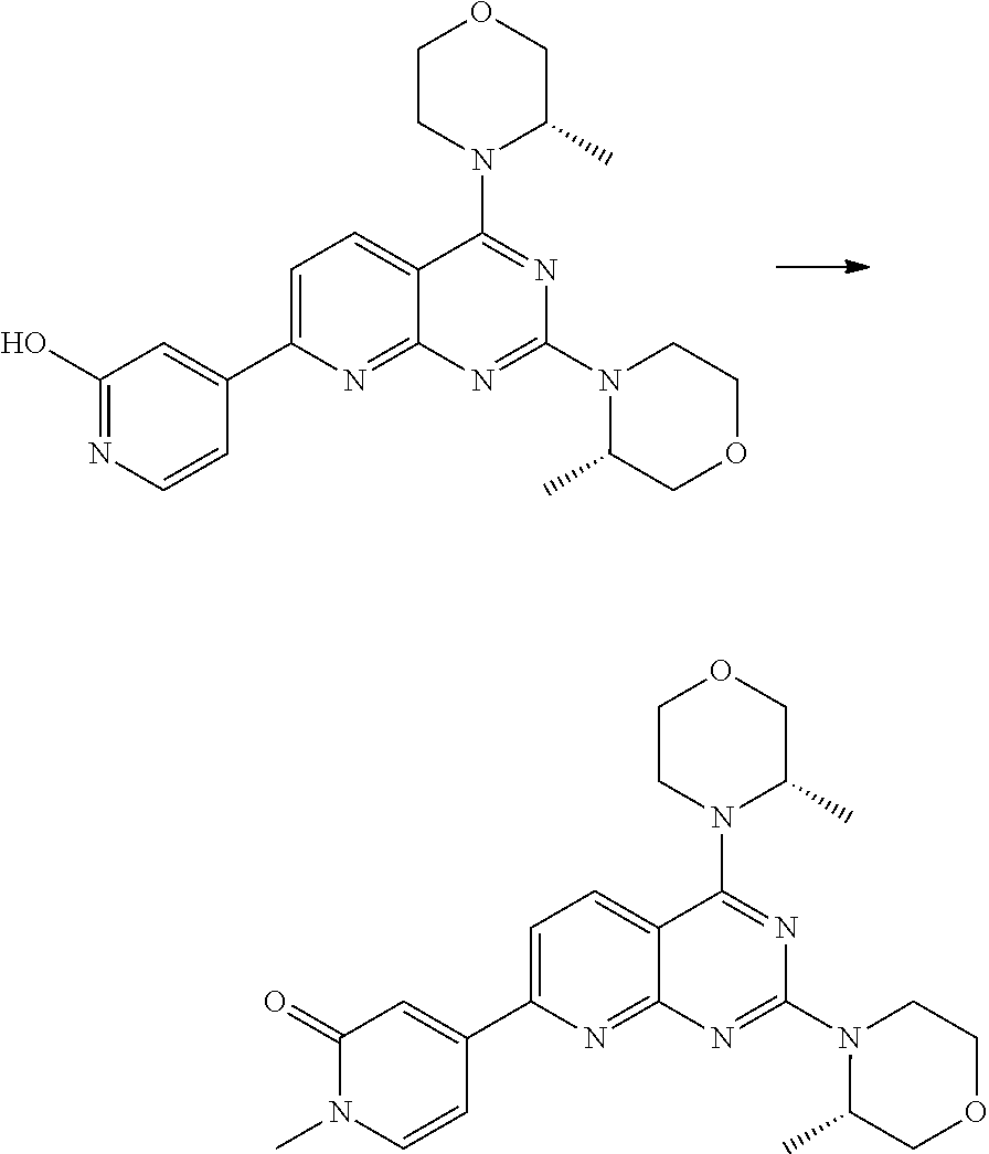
C1=C(C2=CC(O)=NC=C2)N=C2C(=C1)C(N1C(C)COCC1)=NC(N1C(C)COCC1)=N2.C1=C(C2=CC(=O)N(C)C=C2)N=C2C(=C1)C(N1C(C)COCC1)=NC(N1C(C)COCC1)=N2
